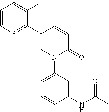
C1(NC(C)=O)=CC(N2C(=O)C=CC(C3=CC=CC=C3F)=C2)=CC=C1
